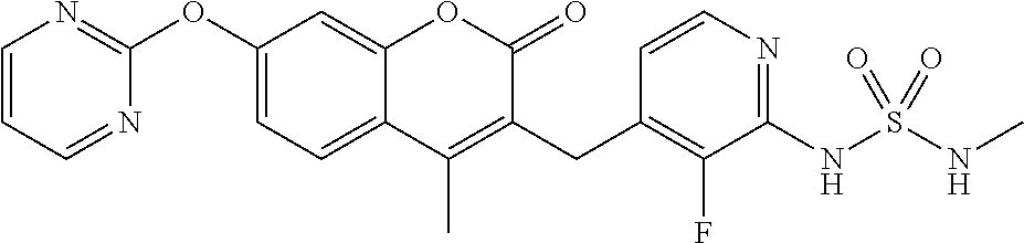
C1=CC=NC(OC2=CC=C3C(=C2)OC(=O)C(CC2=C(F)C(NS(NC)(=O)=O)=NC=C2)=C3C)=N1
